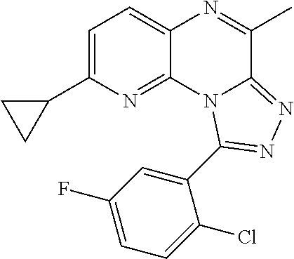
C1=C(C2CC2)N=C2C(=C1)N=C(C)C1=NN=C(C3=CC(F)=CC=C3Cl)N21
